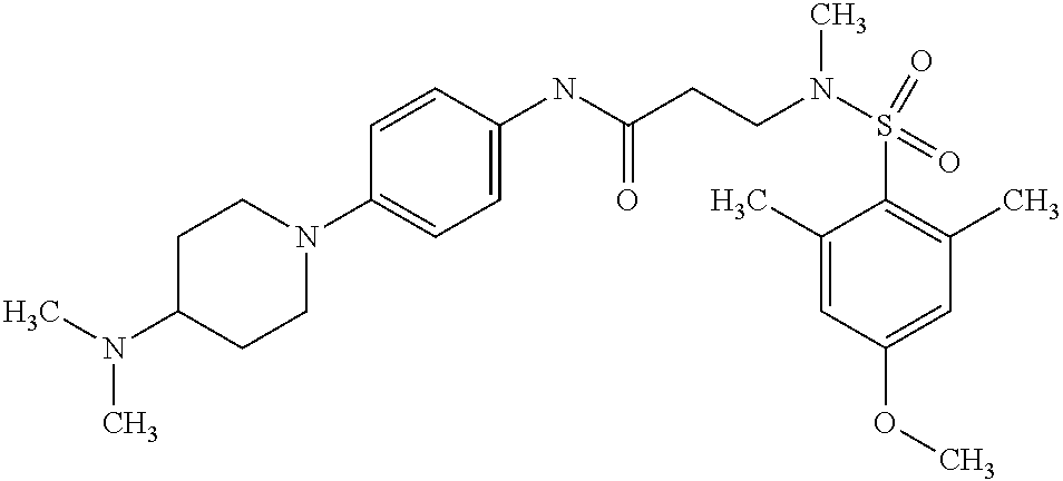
N(C1CCN(C2=CC=C(NC(CCN(S(C3=C(C)C=C(OC)C=C3C)(=O)=O)C)=O)C=C2)CC1)(C)C
